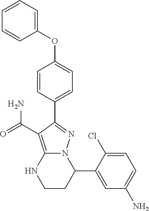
C1=CC=C(OC2=CC=C(C3=NN4C(=C3C(=O)N)NCCC4C3=CC(N)=CC=C3Cl)C=C2)C=C1
